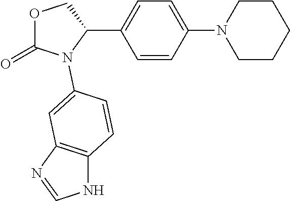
O1C(=O)N(C2=CC3=C(NC=N3)C=C2)C(C2=CC=C(N3CCCCC3)C=C2)C1
